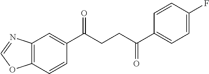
C12=C(C=CC(C(CCC(C3=CC=C(F)C=C3)=O)=O)=C1)OC=N2
